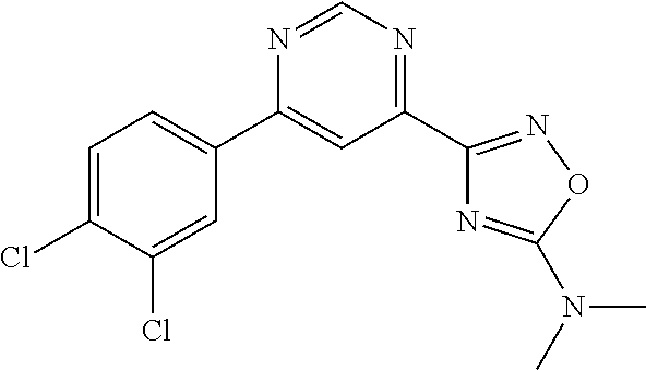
C1=C(Cl)C(Cl)=CC(C2=CC(C3=NOC(N(C)C)=N3)=NC=N2)=C1
